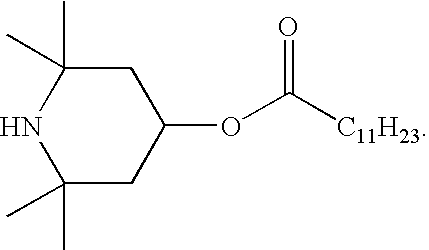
C1C(C)(C)NC(C)(C)CC1OC([C11H23])=O
